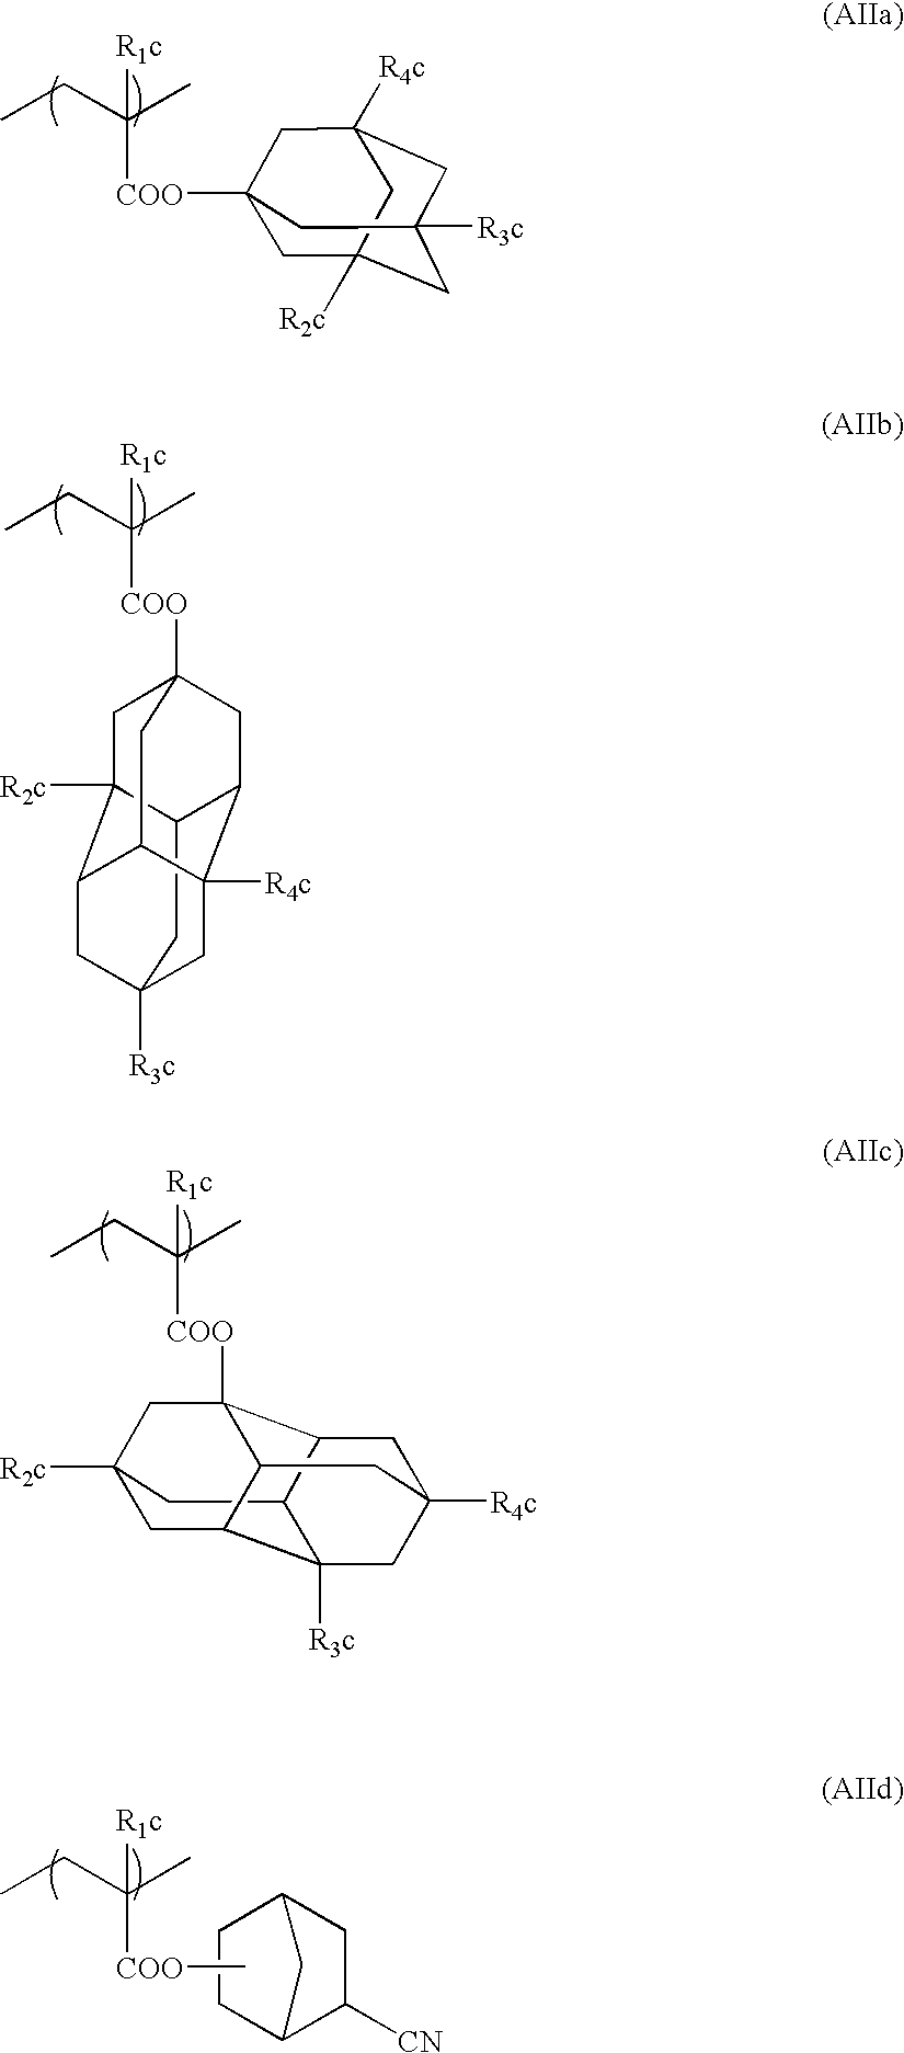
C1C2([R2c])CC3([R3c])CC([R4c])(CC1([COO]C(CC)(C)[R1c])C3)C2.C1C2([R2c])C3CC4([R3c])CC5([R4c])C(CC1([COO]C(C)(CC)[R1c])CC53)C2C4.C1C2C3C4([R3c])CC1([R4c])CC1C4CC([R2c])(CC21[COO]C(C)(CC)[R1c])C3.C12C([CN])CC(CC1)C2.C[COO]C(CC)(C)[R1c]
